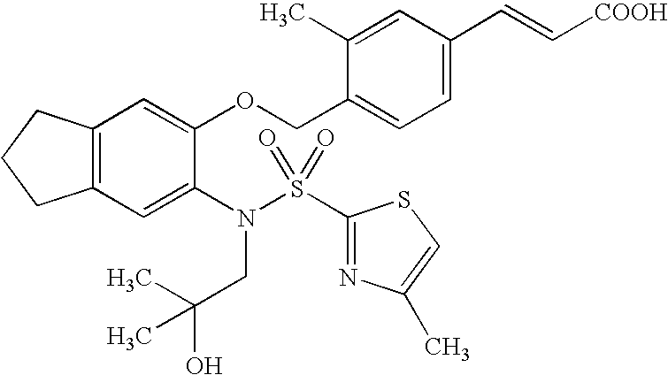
C12=C(C=C(N(S(C3=NC(C)=CS3)(=O)=O)CC(O)(C)C)C(OCC3=CC=C(C=C[COOH])C=C3C)=C1)CCC2
